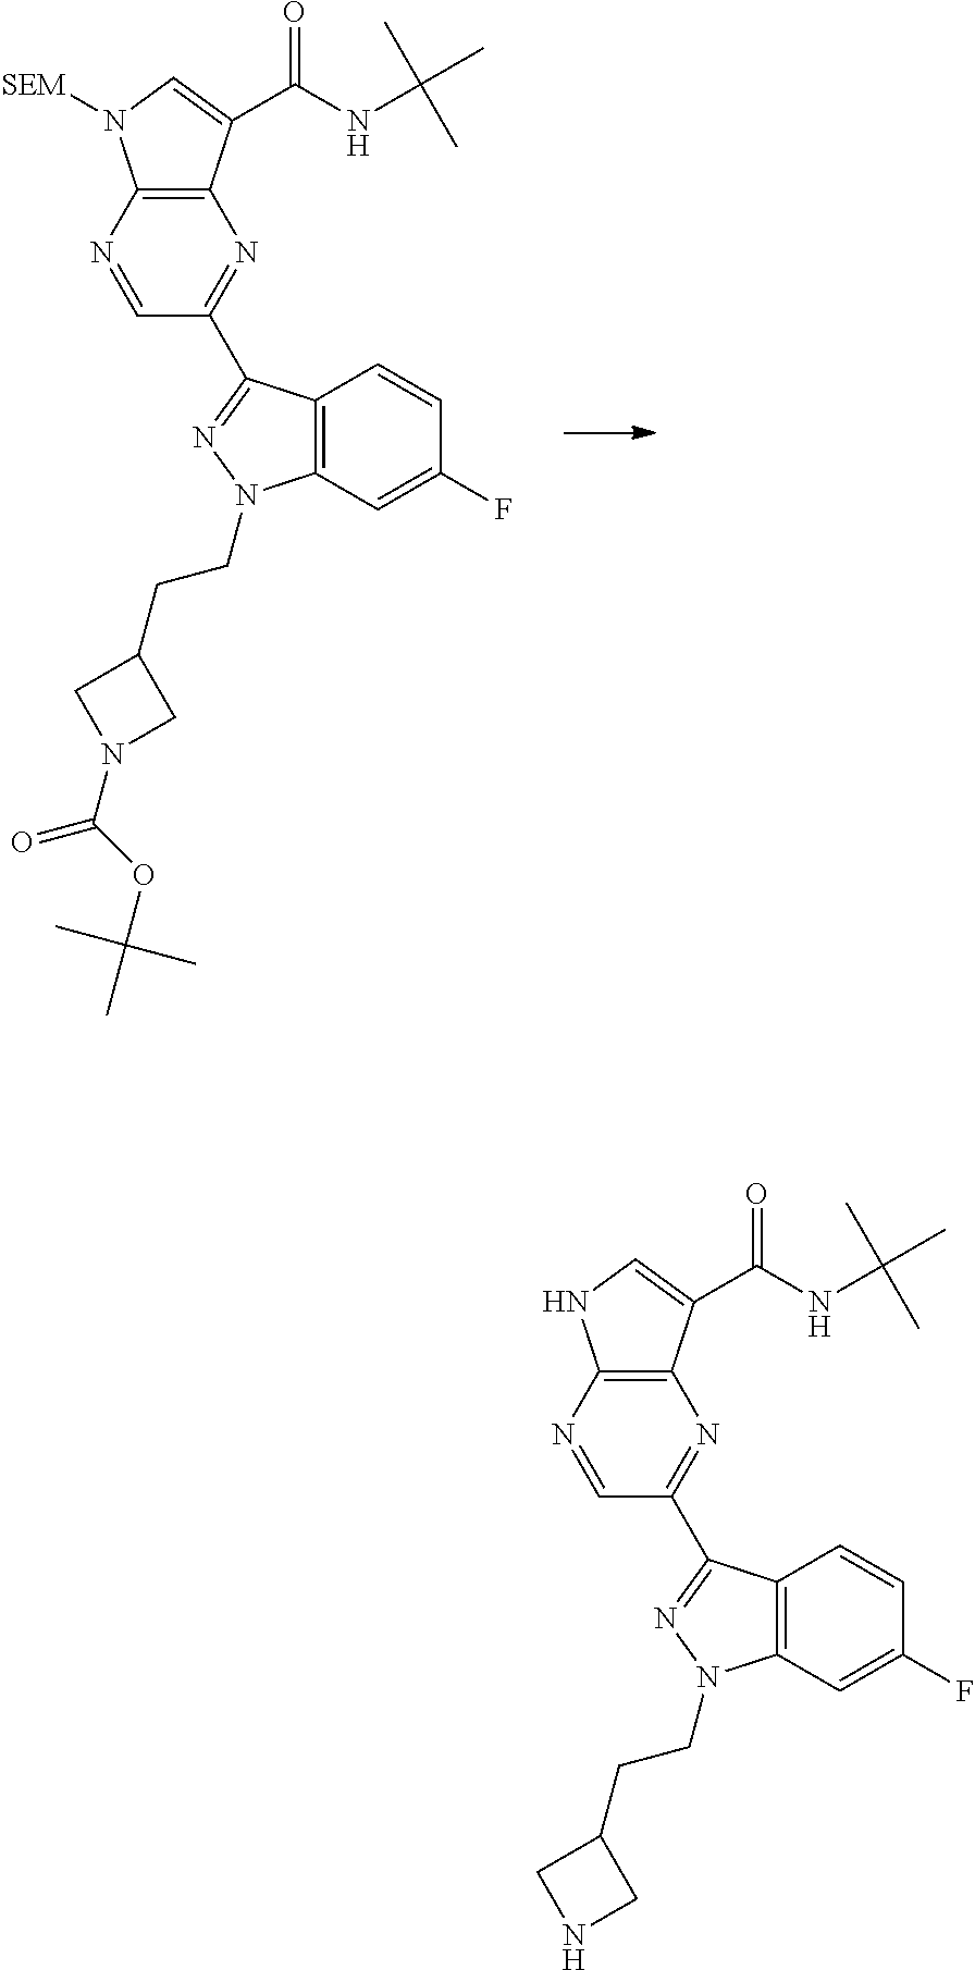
N1=CC(C2=NN(CCC3CN(C(OC(C)(C)C)=O)C3)C3=C2C=CC(F)=C3)=NC2=C1N([SEM])C=C2C(NC(C)(C)C)=O.N1=CC(C2=NN(CCC3CNC3)C3=C2C=CC(F)=C3)=NC2=C1NC=C2C(NC(C)(C)C)=O
